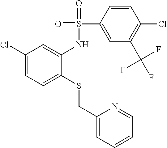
C1(Cl)=CC=C(SCC2=CC=CC=N2)C(NS(=O)(=O)C2=CC(C(F)(F)F)=C(Cl)C=C2)=C1
